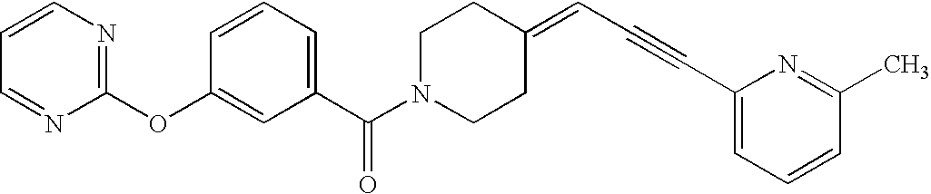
C1=CC=C(C(N2CCC(=CC#CC3=CC=CC(C)=N3)CC2)=O)C=C1OC1=NC=CC=N1
